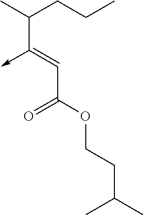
C(C(OCCC(C)C)=O)=C(->C)C(C)CCC
